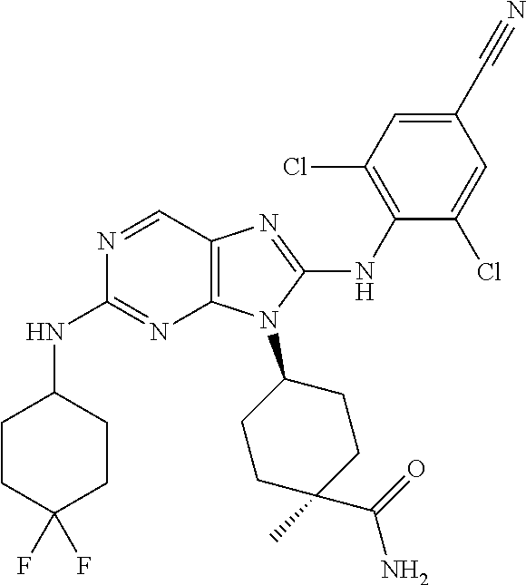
N1=CC2=C(N=C1NC1CCC(F)(F)CC1)N(C1CCC(C)(C(=O)N)CC1)C(NC1=C(Cl)C=C(C#N)C=C1Cl)=N2
